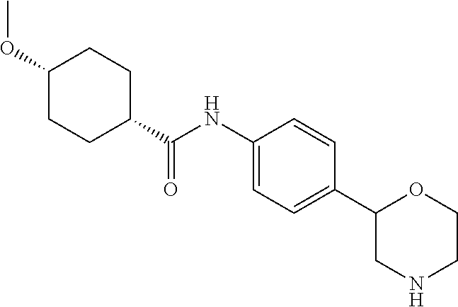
C1(C2=CC=C(NC(C3CCC(OC)CC3)=O)C=C2)CNCCO1
